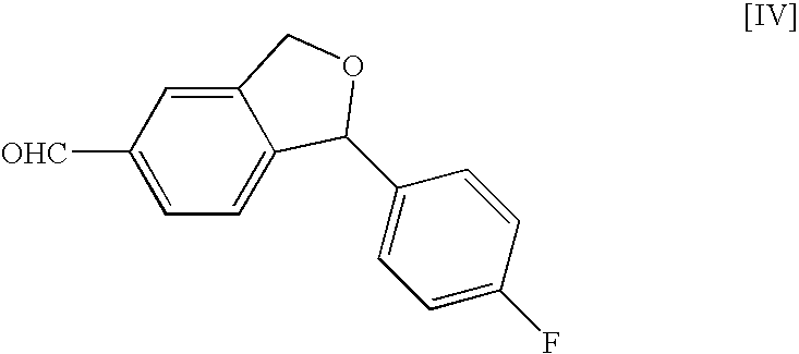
[OHC]C1=CC=C2C(=C1)COC2C1=CC=C(F)C=C1
